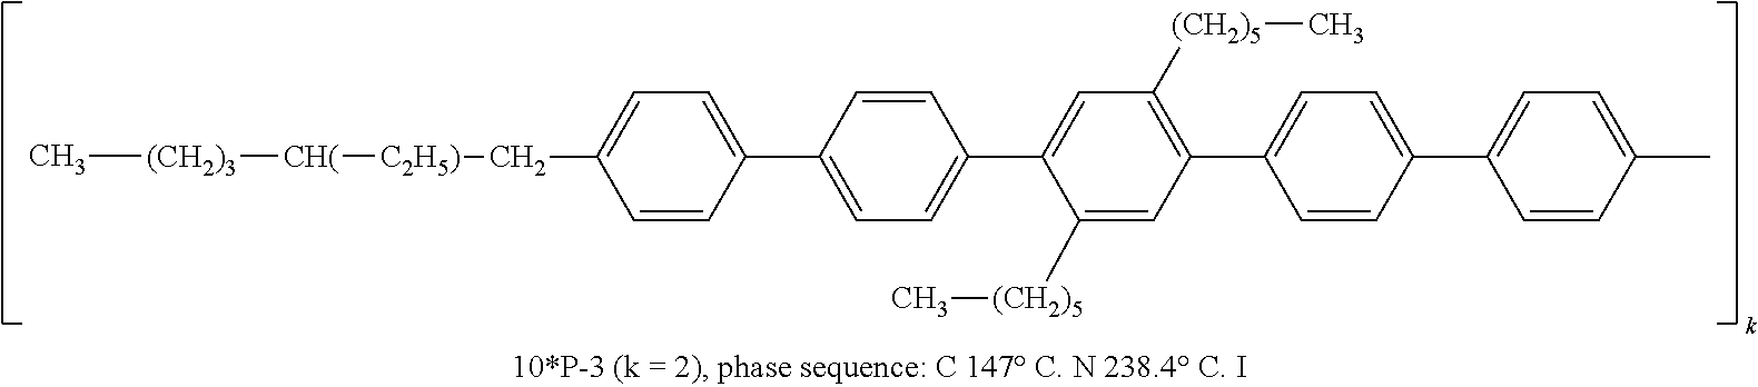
C1=CC(C2=CC=C(C3=CC([(CH2)5]C)=C(C4=CC=C(C5=CC=C(C)C=C5)C=C4)C=C3[(CH2)5]C)C=C2)=CC=C1C[C2H5)][CH(][(CH2)3]C
